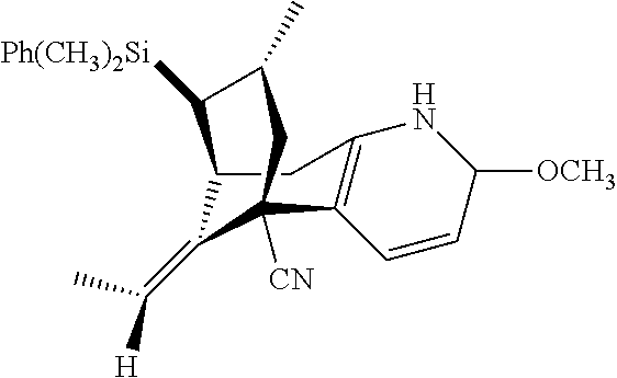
C1=CC([OCH3])NC2=C1C1([CN])C(=C(C)[H])C(C([Ph(CH3)2Si])C(C)C1)C2
